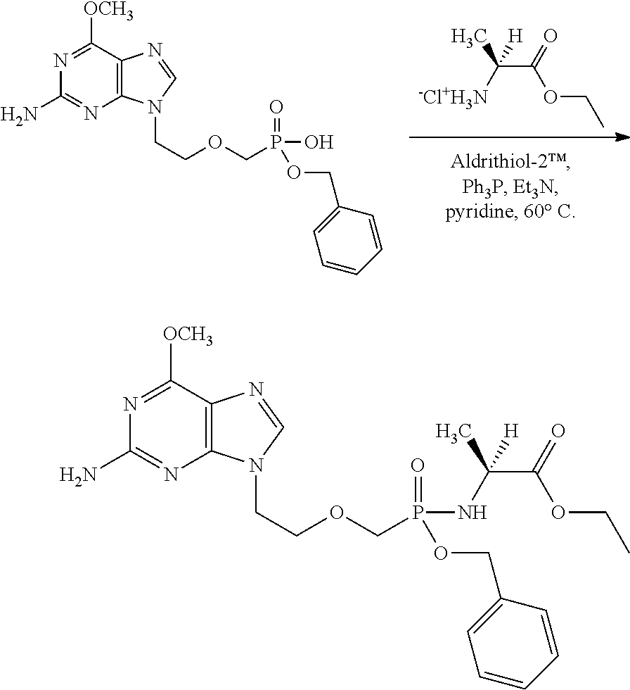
[-Cl+H3N]C(C(OCC)=O)(C)[H].C1(N)=NC2=C(C([OCH3])=N1)N=CN2CCOCP(=O)(O)OCC1=CC=CC=C1.C1(N)=NC2=C(C([OCH3])=N1)N=CN2CCOCP(=O)(OCC1=CC=CC=C1)NC(C(OCC)=O)(C)[H]
